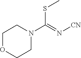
C1OCCN(C(=N[CN])SC)C1
